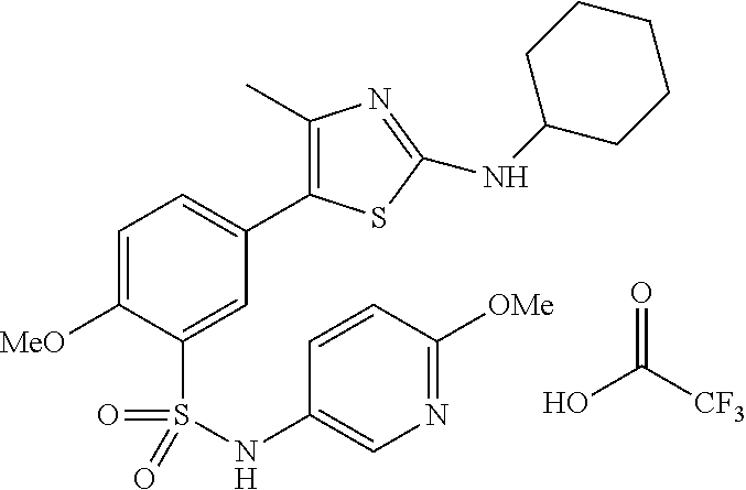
OC(=O)[CF3].C1=C([MeO])C(S(=O)(=O)NC2=CN=C([OMe])C=C2)=CC(C2=C(C)N=C(NC3CCCCC3)S2)=C1
